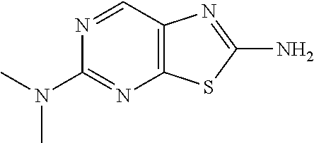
C12=C(C=NC(N(C)C)=N1)N=C(N)S2
